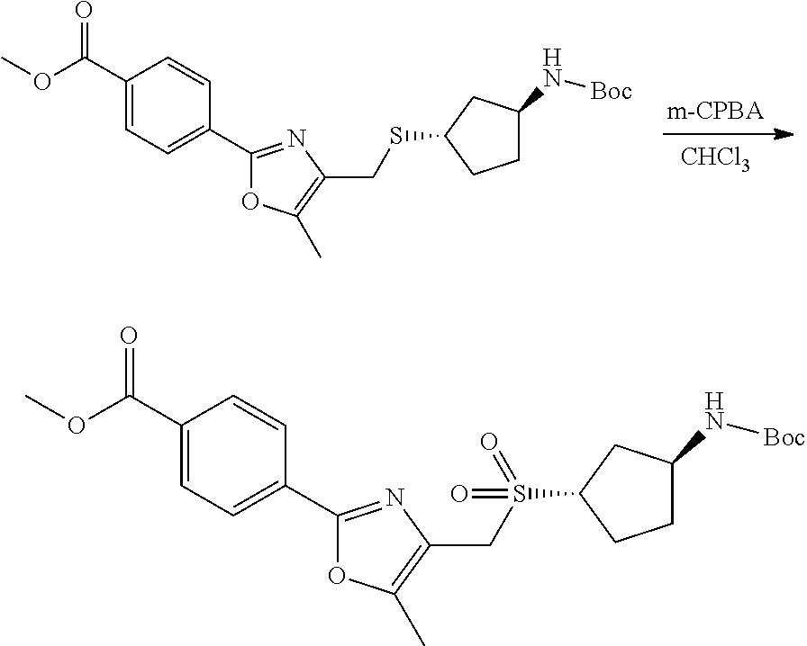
[CHCl3].C1(C(OC)=O)=CC=C(C2=NC(CSC3CCC(N[Boc])C3)=C(C)O2)C=C1.C1(C(OC)=O)=CC=C(C2=NC(CS(C3CCC(N[Boc])C3)(=O)=O)=C(C)O2)C=C1
